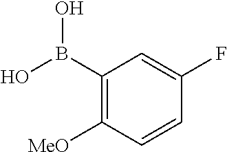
C1(B(O)O)=C([MeO])C=CC(F)=C1
